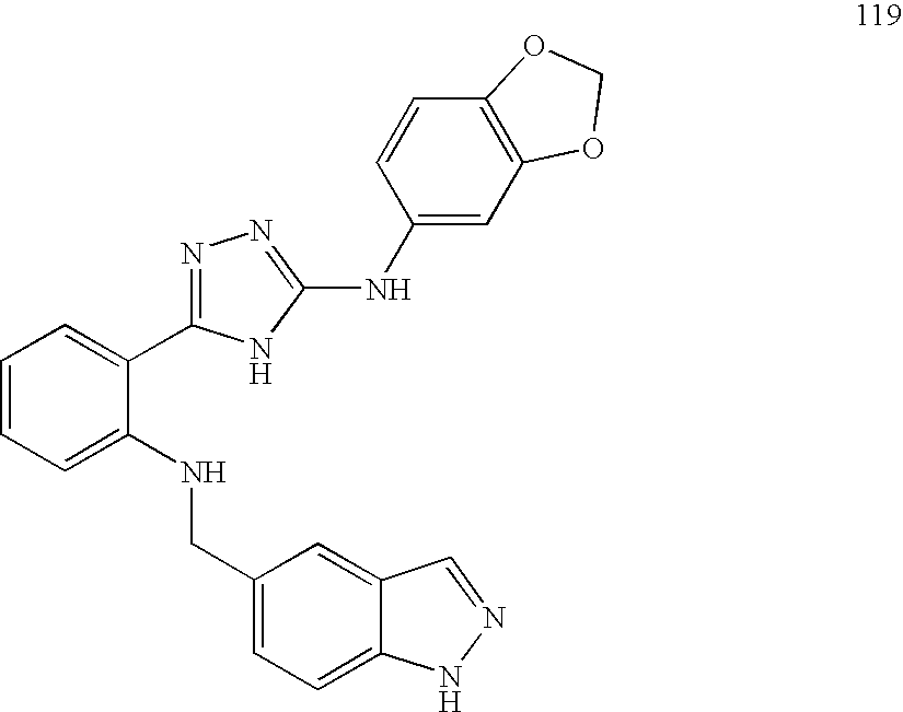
C1=CC=C(NCC2=CC=C3C(=C2)C=NN3)C(C2=NN=C(NC3=CC4=C(C=C3)OCO4)N2)=C1
